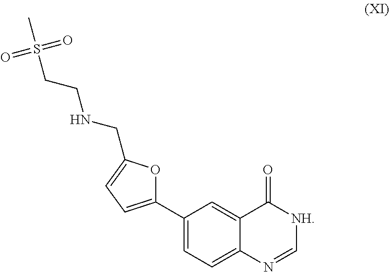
C1(C2=CC=C(CNCCS(C)(=O)=O)O2)=CC=C2C(=C1)C(=O)[NH]C=N2
